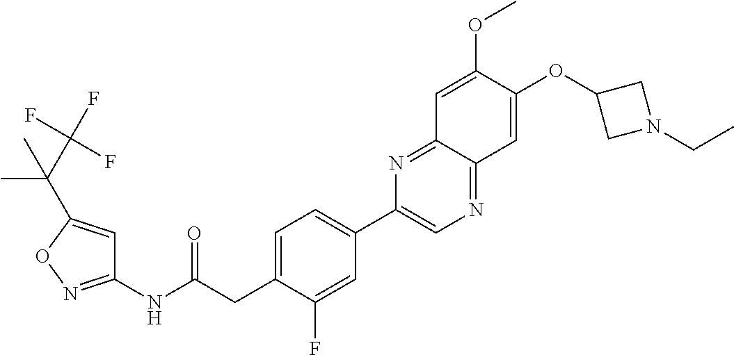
C1(NC(CC2=CC=C(C3=CN=C4C(=N3)C=C(OC)C(OC3CN(CC)C3)=C4)C=C2F)=O)=NOC(C(C(F)(F)F)(C)C)=C1
